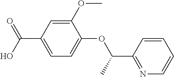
C1(OC)=CC(C(O)=O)=CC=C1OC(C1=NC=CC=C1)C
